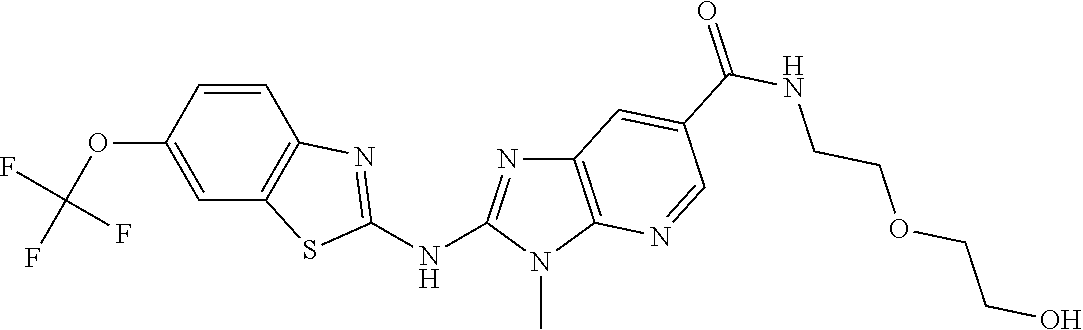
C1(OC(F)(F)F)=CC2=C(C=C1)N=C(NC1=NC3=C(N1C)N=CC(C(NCCOCCO)=O)=C3)S2
